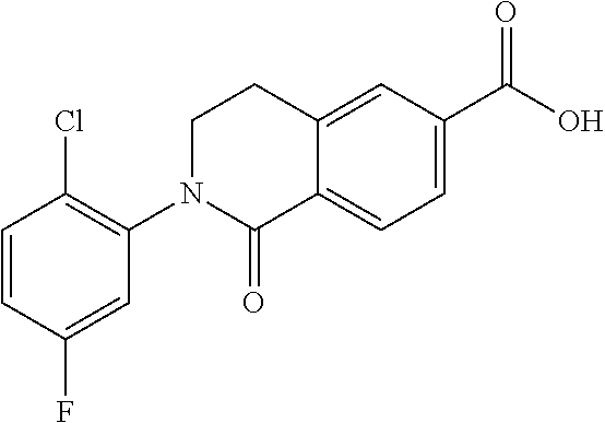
C1=CC(F)=CC(N2C(=O)C3=CC=C(C(O)=O)C=C3CC2)=C1Cl
